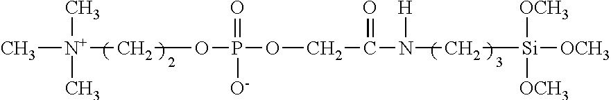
C[N+](COP(OCC(=O)N([H])C[Si]([OCH3])([OCH3])[OCH3])(=O)[O-])(C)C
